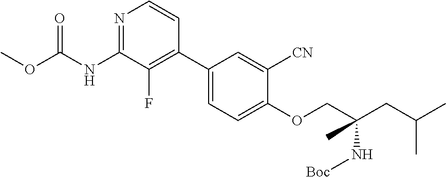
C1(C2=CC=C(OCC(CC(C)C)(N[Boc])C)C([CN])=C2)=C(F)C(NC(OC)=O)=NC=C1
